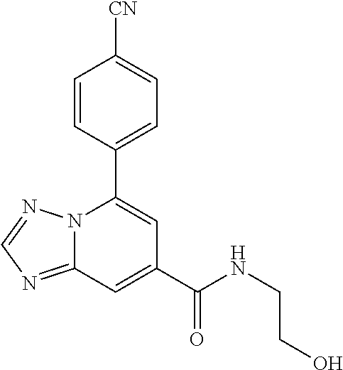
C12=NC=NN1C(C1=CC=C([CN])C=C1)=CC(C(NCCO)=O)=C2
